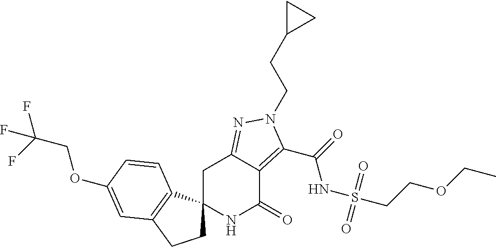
C1C2(C3=C(C1)C=C(OCC(F)(F)F)C=C3)NC(=O)C1=C(C(=O)NS(CCOCC)(=O)=O)N(CCC3CC3)N=C1C2
